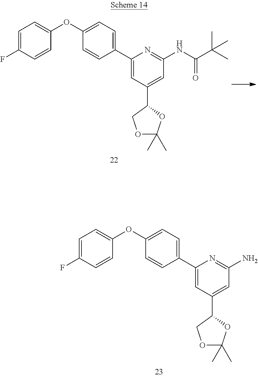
C1=C(F)C=CC(OC2=CC=C(C3=CC(C4COC(C)(C)O4)=CC(NC(C(C)(C)C)=O)=N3)C=C2)=C1.C1=C(F)C=CC(OC2=CC=C(C3=CC(C4COC(C)(C)O4)=CC(N)=N3)C=C2)=C1
